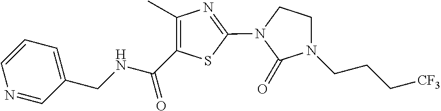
C1(C(NCC2=CC=CN=C2)=O)=C(C)N=C(N2CCN(CCC[CF3])C2=O)S1
